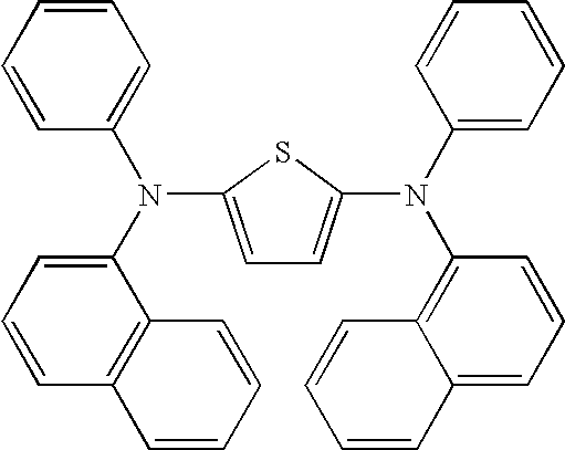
C1=C(N(C2=CC=CC3=C2C=CC=C3)C2=CC=CC=C2)SC(N(C2=CC=CC=C2)C2=C3C(=CC=C2)C=CC=C3)=C1
